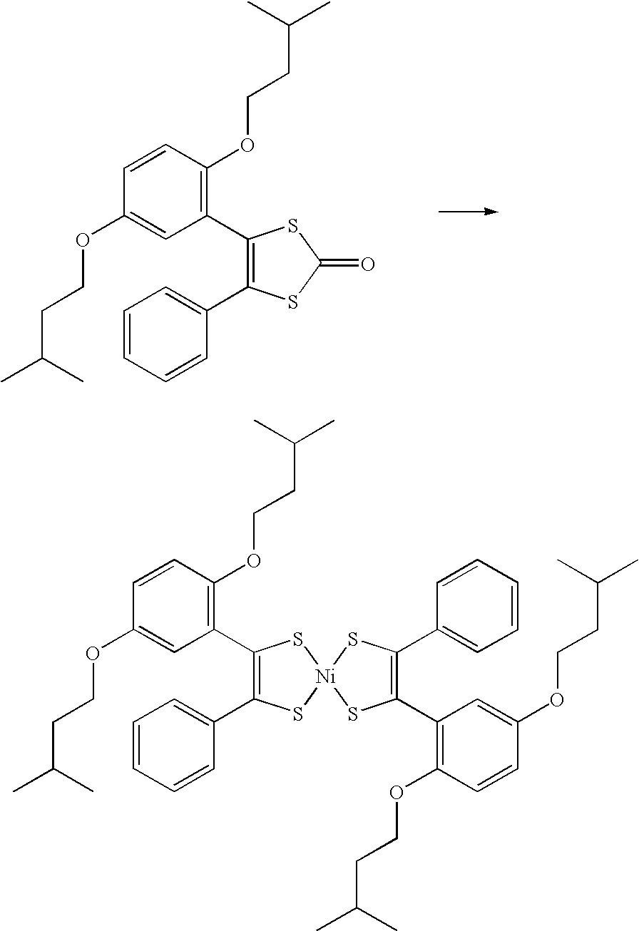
CC(C)CCOC1=C(C2=C(C3=CC=CC=C3)SC(=O)S2)C=C(OCCC(C)C)C=C1.CC(C)CCOC1=C(C2=C(C3=CC=CC=C3)S[Ni]3(S2)SC(C2=C(OCCC(C)C)C=CC(OCCC(C)C)=C2)=C(C2=CC=CC=C2)S3)C=C(OCCC(C)C)C=C1
